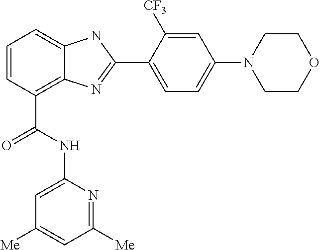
C1=CC(C(NC2=CC([Me])=CC([Me])=N2)=O)=C2C(=C1)NC(C1=CC=C(N3CCOCC3)C=C1[CF3])=N2
